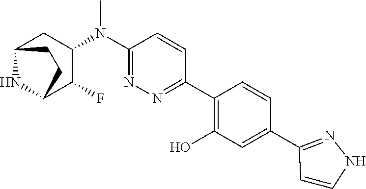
C1(N(C2CC3NC(C2F)CC3)C)=NN=C(C2=C(O)C=C(C3=NNC=C3)C=C2)C=C1
